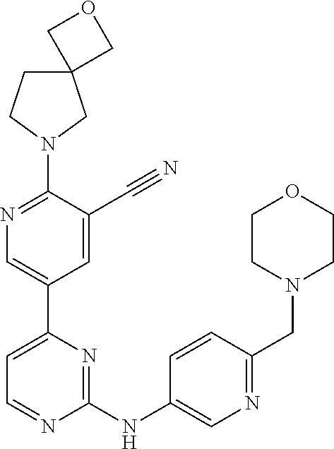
C12(CCN(C3=NC=C(C4=CC=NC(NC5=CN=C(CN6CCOCC6)C=C5)=N4)C=C3C#N)C1)COC2
